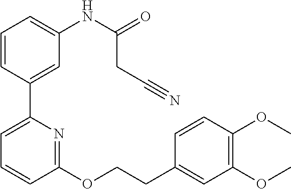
C1=CC(C2=CC=CC(OCCC3=CC(OC)=C(OC)C=C3)=N2)=CC(NC(=O)CC#N)=C1
